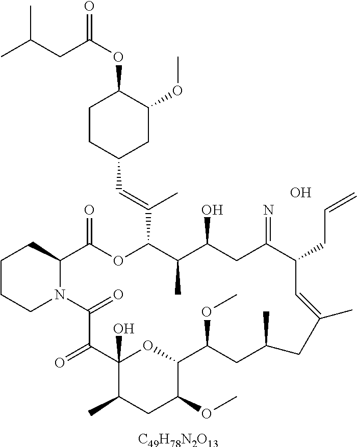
[C49H78N2O13].C1CCN2C(C1)C(=O)OC(C(=CC1CC(OC)C(OC(CC(C)C)=O)CC1)C)C(C)C(O)CC(=N)C(CC=C)C=C(C)CC(C)CC(OC)C1OC(O)(C(=O)C2=O)C(C)CC1OC.O
